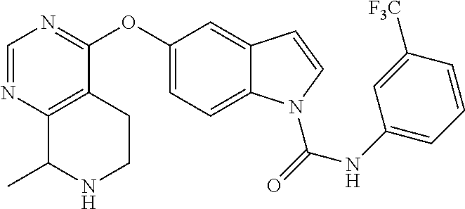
C1(OC2=CC=C3C(=C2)C=CN3C(NC2=CC=CC([F3C])=C2)=O)=NC=NC2=C1CCNC2C
